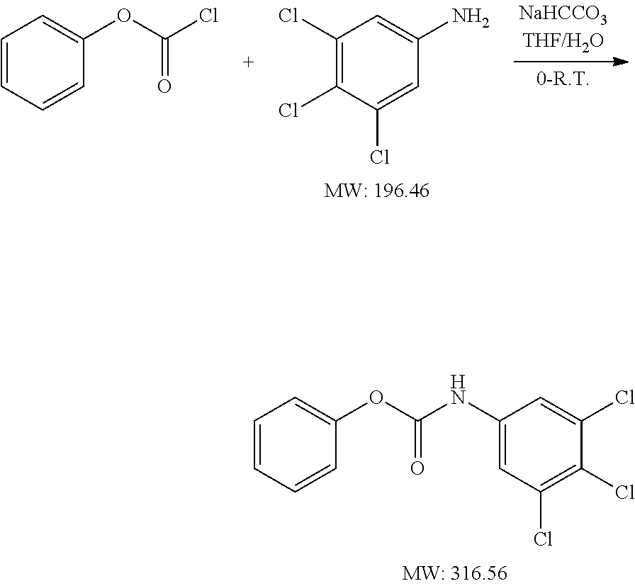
C1(Cl)=C(Cl)C(Cl)=CC(N)=C1.C1=CC=CC(OC(Cl)=O)=C1.C1=CC=CC(OC(NC2=CC(Cl)=C(Cl)C(Cl)=C2)=O)=C1
